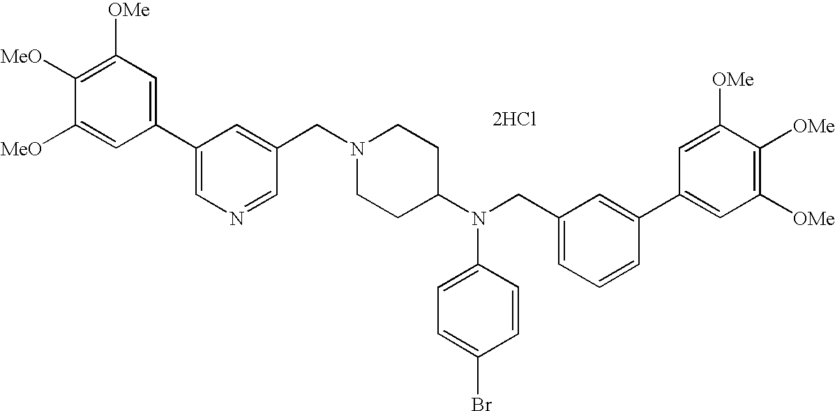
C1([OMe])=C([MeO])C([MeO])=CC(C2=CN=CC(CN3CCC(N(CC4=CC=CC(C5=CC([OMe])=C([OMe])C([OMe])=C5)=C4)C4=CC=C(Br)C=C4)CC3)=C2)=C1.[2HCl]
